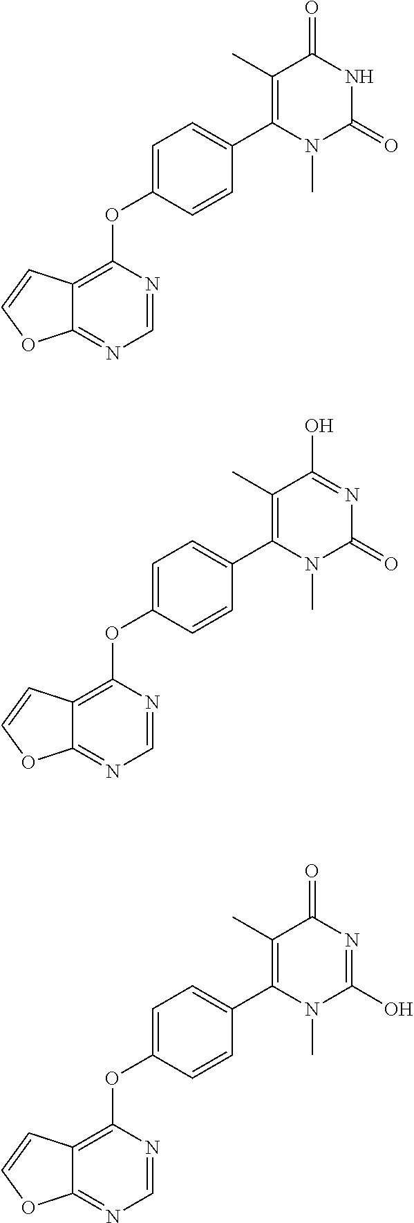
C12=C(OC3=CC=C(C4=C(C)C(=O)NC(=O)N4C)C=C3)N=CN=C1OC=C2.C12=C(OC3=CC=C(C4=C(C)C(O)=NC(=O)N4C)C=C3)N=CN=C1OC=C2.C12=C(OC3=CC=C(C4=C(C)C(=O)N=C(O)N4C)C=C3)N=CN=C1OC=C2
